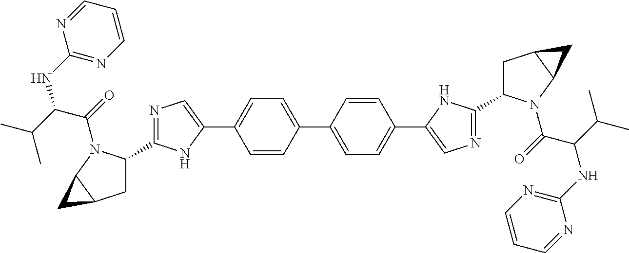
C1=CC(C2=CC=C(C3=CN=C(C4CC5C(C5)N4C(=O)C(C(C)C)NC4=NC=CC=N4)N3)C=C2)=CC=C1C1=CN=C(C2CC3C(C3)N2C(=O)C(C(C)C)NC2=NC=CC=N2)N1
